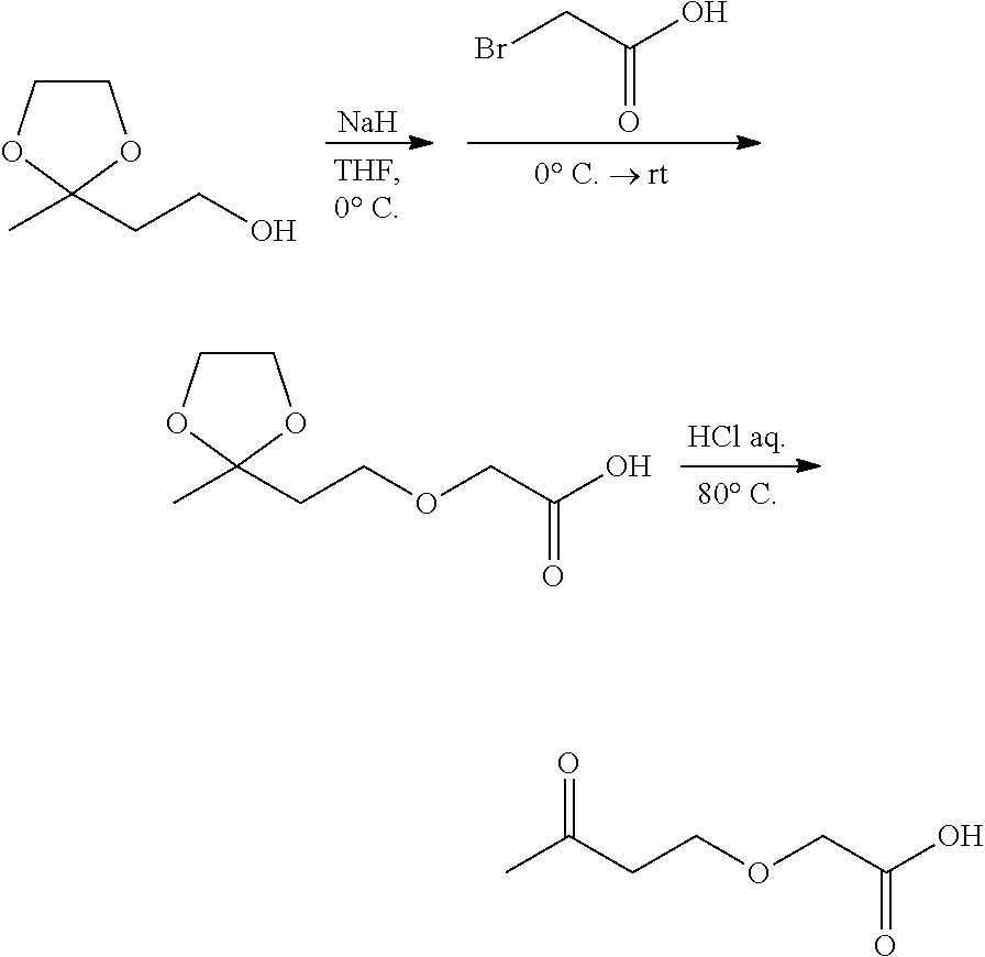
C1COC(C)(CCO)O1.[Na].BrCC(O)=O.C1COC(C)(CCOCC(O)=O)O1.C(C)(CCOCC(O)=O)=O
